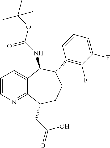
C1=CN=C2C(=C1)C(NC(OC(C)(C)C)=O)C(C1=C(F)C(F)=CC=C1)CCC2CC(O)=O
